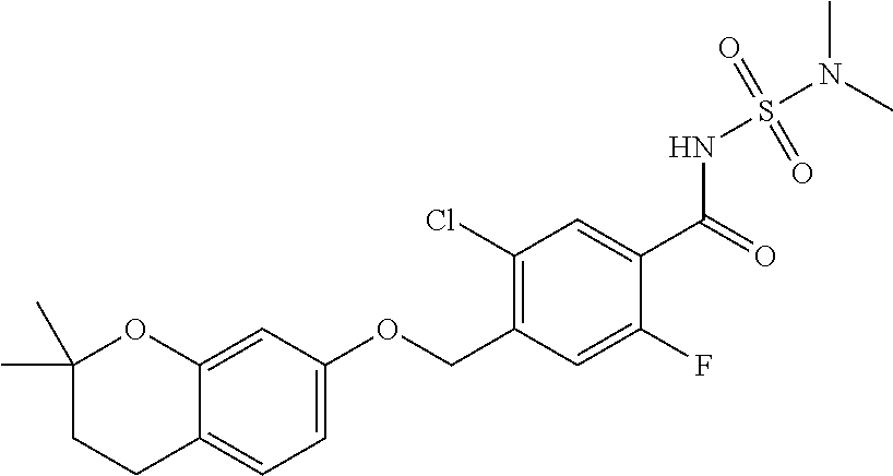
C1=C2C(=CC=C1OCC1=C(Cl)C=C(C(=O)NS(N(C)C)(=O)=O)C(F)=C1)CCC(C)(C)O2
